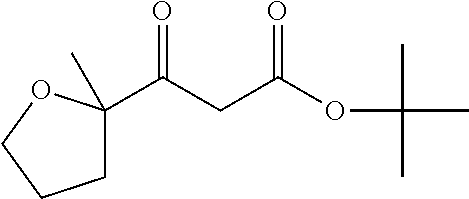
C(CC(OC(C)(C)C)=O)(=O)C1(C)CCCO1
